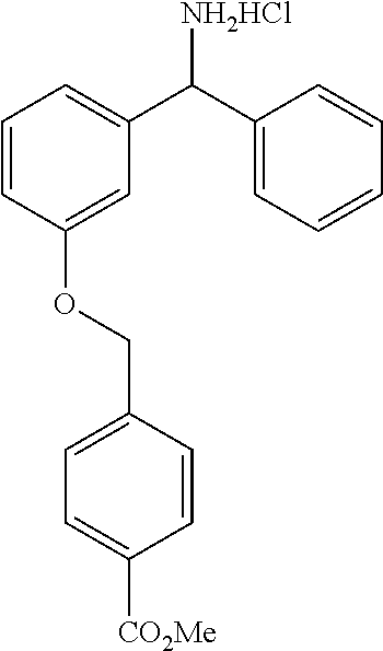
C1=CC(OCC2=CC=C([CO2Me])C=C2)=CC(C(C2=CC=CC=C2)[NH2HCl])=C1
